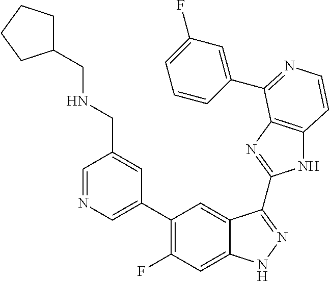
C1=C(C2=C(F)C=C3C(=C2)C(C2=NC4=C(N2)C=CN=C4C2=CC(F)=CC=C2)=NN3)C=C(CNCC2CCCC2)C=N1
